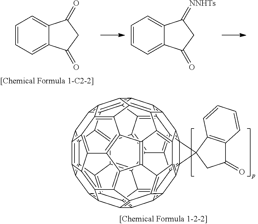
C1=CC=C2C(=C1)C(=O)CC2=O.C1=CC=C2C(=C1)C(=[NNHTs])CC2=O.C12=C3C4=C5C6=C1C1=C7C6=C6C8=C5C5=C4C4=C9C%10=C5C5=C8C8=C6C6=C7C7=C%11C%12=C%13%14C%15(=C%16C%17=C%18C%19=C(C4=C3C3=C%19C4=C%18C%15=C%12C%12=C4C(=C23)C1=C%127)C9=C%17C1=C%16C2=C%13C(=C6%11)C8=C2C5=C1%10)C%141CC(=O)C2=C1C=CC=C2
